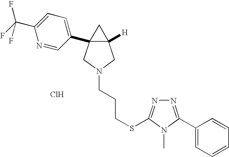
Cl.C12([H])CN(CCCSC3=NN=C(C4=CC=CC=C4)N3C)CC1(C1=CC=C(C(F)(F)F)N=C1)C2
